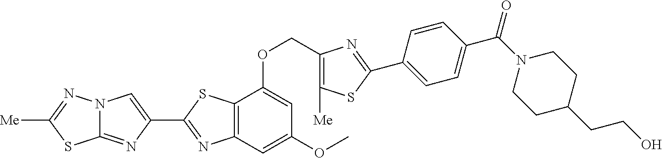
N12C(=NC(C3=NC4=C(S3)C(OCC3=C([Me])SC(C5=CC=C(C(=O)N6CCC(CCO)CC6)C=C5)=N3)=CC(OC)=C4)=C1)SC([Me])=N2
